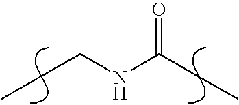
CCCNC(CC)=O
